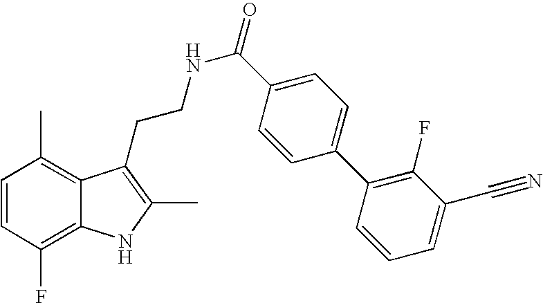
C1=CC(F)=C2C(=C1C)C(CCNC(=O)C1=CC=C(C3=C(F)C(C#N)=CC=C3)C=C1)=C(C)N2
